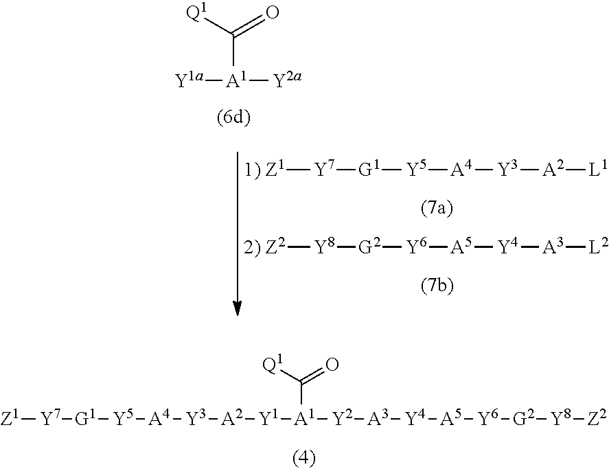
[Q1]C(=O)[A1]([Y2a])[Y1a].[2) Z2][Y8][G2][Y6][A5][Y4][A3][L2].[1) Z1][Y7][G1][Y5][A4][Y3][A2][L1].[Z1][Y7][G1][Y5][A4][Y3][A2][Y1][A1]([Y2][A3][Y4][A5][Y6][G2][Y8][Z2])C([Q1])=O
